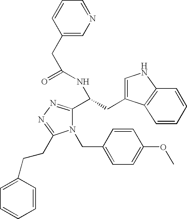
C(C(=O)NC(C1=NN=C(CCC2=CC=CC=C2)N1CC1=CC=C(OC)C=C1)CC1=CNC2=C1C=CC=C2)C1=CN=CC=C1
